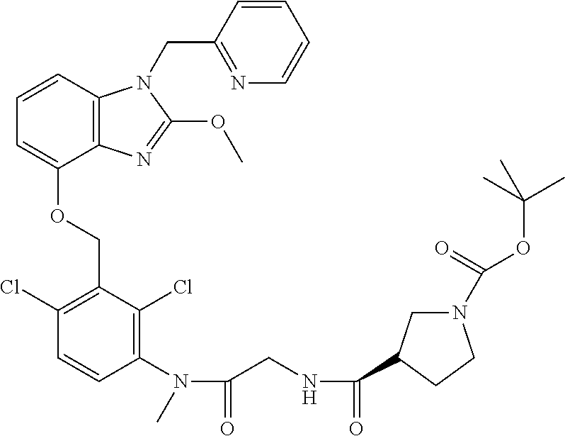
C1=CC2=C(C(OCC3=C(Cl)C=CC(N(C(CNC(=O)C4CN(C(=O)OC(C)(C)C)CC4)=O)C)=C3Cl)=C1)N=C(OC)N2CC1=NC=CC=C1
